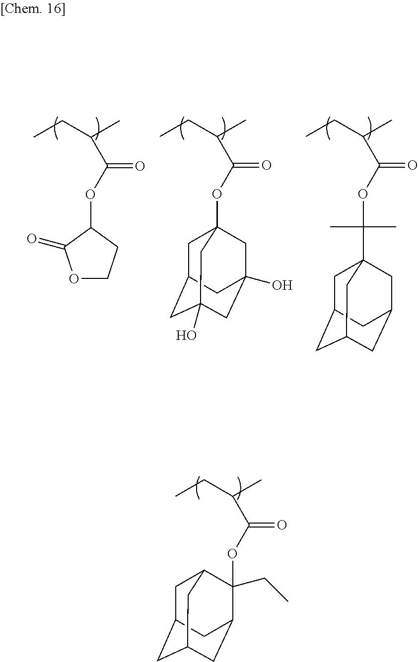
CCC(C)C(OC1C(=O)OCC1)=O.CCC(C)C(OC12CC3CC(O)(CC(O)(C1)C3)C2)=O.CCC(C)C(OC(C)(C)C12CC3CC(CC(C1)C3)C2)=O.CCC(C)C(OC1(CC)C2CC3CC(CC1C3)C2)=O
